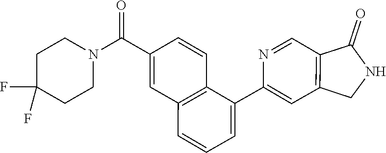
C1(C2=CC=CC3=C2C=CC(C(N2CCC(F)(F)CC2)=O)=C3)=CC2=C(C=N1)C(=O)NC2
